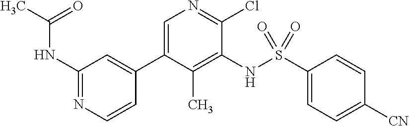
C1(NC(C)=O)=NC=CC(C2=CN=C(Cl)C(NS(C3=CC=C([CN])C=C3)(=O)=O)=C2C)=C1
